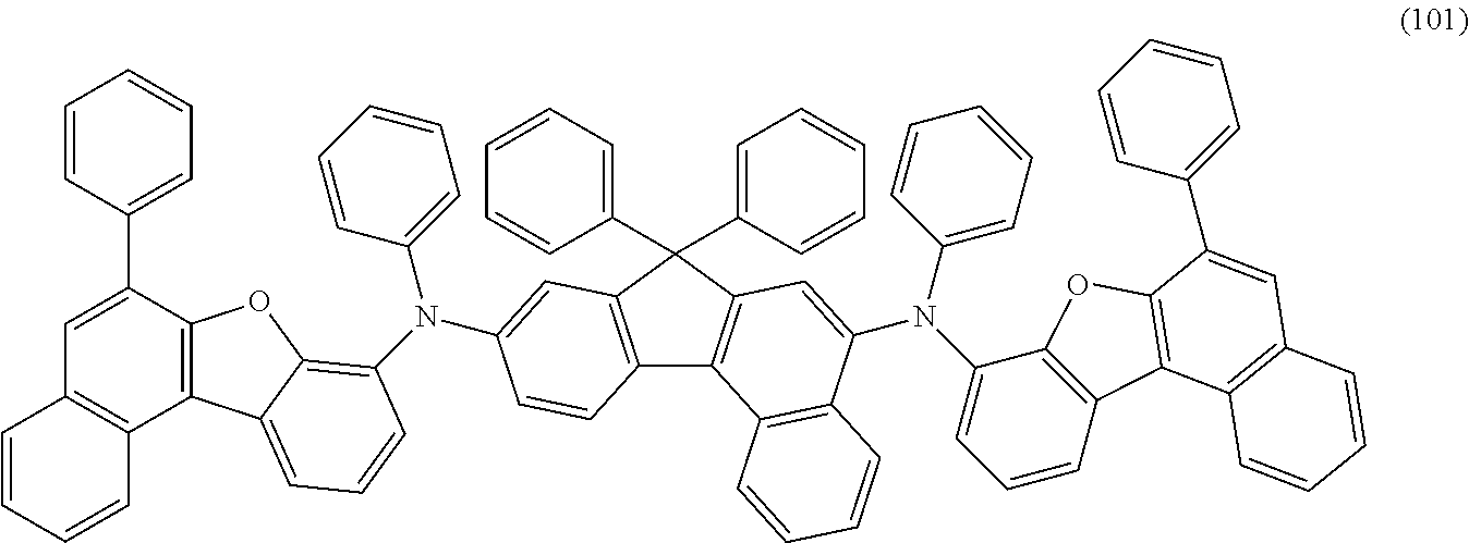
C12=C(C(C3=CC=CC=C3)=CC3=C1C=CC=C3)OC1=C(N(C3=CC=CC=C3)C3=CC4=C(C5=C(C4(C4=CC=CC=C4)C4=CC=CC=C4)C=C(N(C4=CC=CC6=C4OC4=C6C6=C(C=C4C4=CC=CC=C4)C=CC=C6)C4=CC=CC=C4)C4=C5C=CC=C4)C=C3)C=CC=C21
